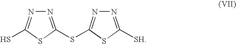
N1=C(SC2=NN=C([SH])S2)SC(S)=N1
